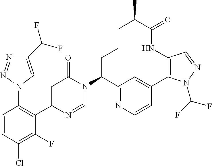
C1(C(F)F)=CN(C2=C(C3=CC(=O)N(C4C5=NC=CC(=C5)C5=C(C=NN5C(F)F)NC(=O)C(C)CCC4)C=N3)C(F)=C(Cl)C=C2)N=N1
